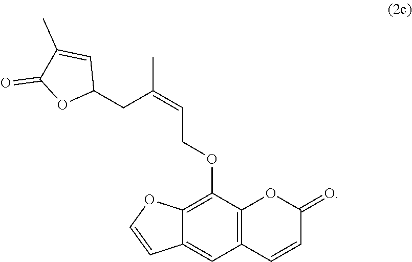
C12=C(OCC=C(C)CC3C=C(C)C(=O)O3)C3=C(C=C1C=CO2)C=CC(=O)O3
